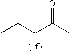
CCCC(C)=O
